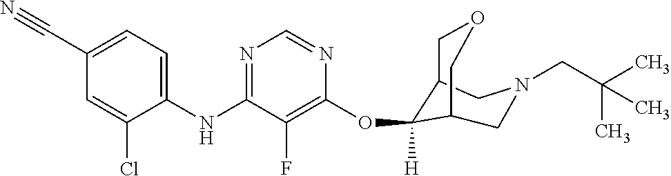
C1(NC2=NC=NC(OC3([H])C4COCC3CN(CC(C)(C)C)C4)=C2F)=CC=C(C#N)C=C1Cl
